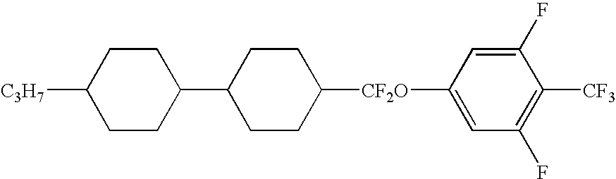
C1CC(C2CCC([CF2O]C3=CC(F)=C([CF3])C(F)=C3)CC2)CCC1[C3H7]
